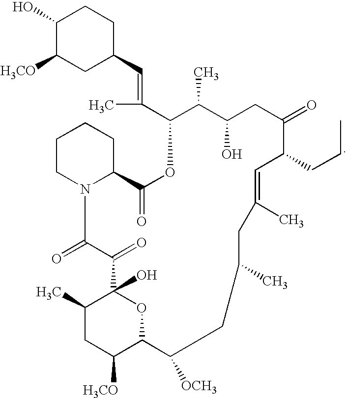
C1(O)C([H3CO])CC(C=C(C2OC(=O)C3CCCCN3C(=O)C(=O)C3(O)C(C)CC([H3CO])C(O3)C([OCH3])CC(C)CC(C)=CC(CCC)C(=O)CC(O)C2C)C)CC1
